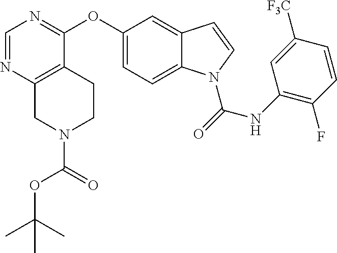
C1(OC2=NC=NC3=C2CCN(C(=O)OC(C)(C)C)C3)=CC=C2C(=C1)C=CN2C(=O)NC1=C(F)C=CC([F3C])=C1
